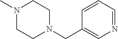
N1(C)CCN(CC2=CN=CC=C2)CC1
